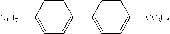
C1=CC([C3H7])=CC=C1C1=CC=C([OC2H5])C=C1
